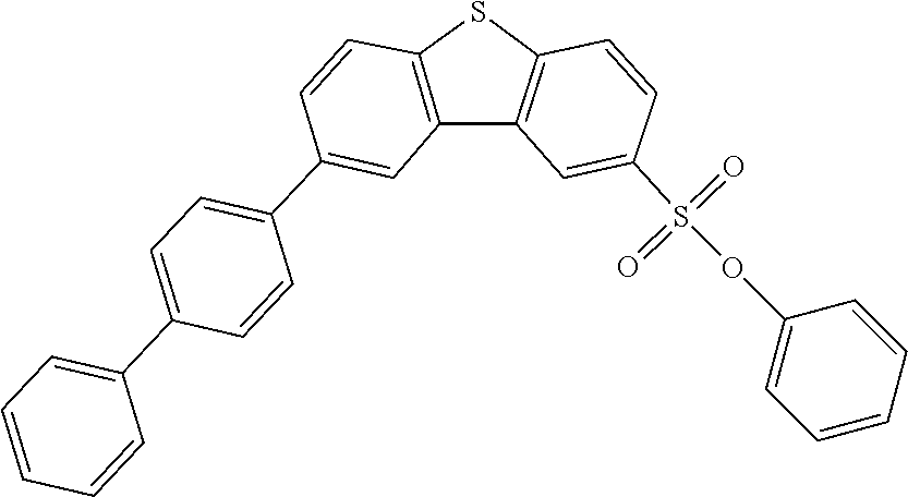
C1=CC(S(OC2=CC=CC=C2)(=O)=O)=CC2=C1SC1=C2C=C(C2=CC=C(C3=CC=CC=C3)C=C2)C=C1
